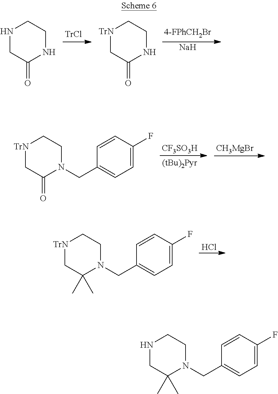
[Na].N1CC(=O)NCC1.[TrN]1CC(=O)NCC1.[CF3SO3H].[CH3MgBr].[TrN]1CC(=O)N(CC2=CC=C(F)C=C2)CC1.Cl.[TrN]1CC(C)(C)N(CC2=CC=C(F)C=C2)CC1.N1CC(C)(C)N(CC2=CC=C(F)C=C2)CC1
